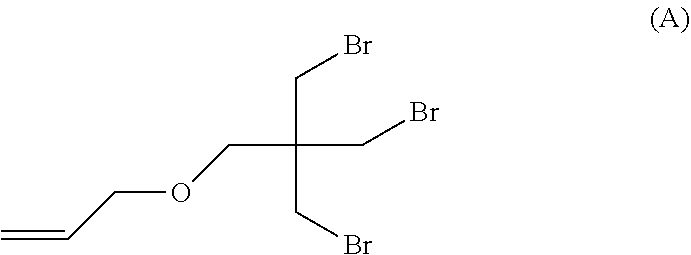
C=CCOCC(CBr)(CBr)CBr
